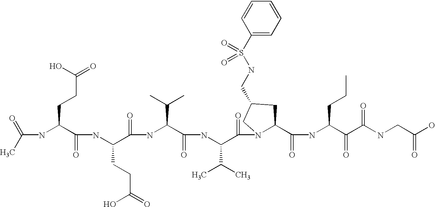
C(NC(C(NC(C(=O)NC(C(=O)NC(C(=O)N1C(C(=O)NC(C(=O)C(NCC(O)=O)=O)CCC)CC(CNS(C2=CC=CC=C2)(=O)=O)C1)C(C)C)C(C)C)CCC(=O)O)=O)CCC(=O)O)(C)=O
